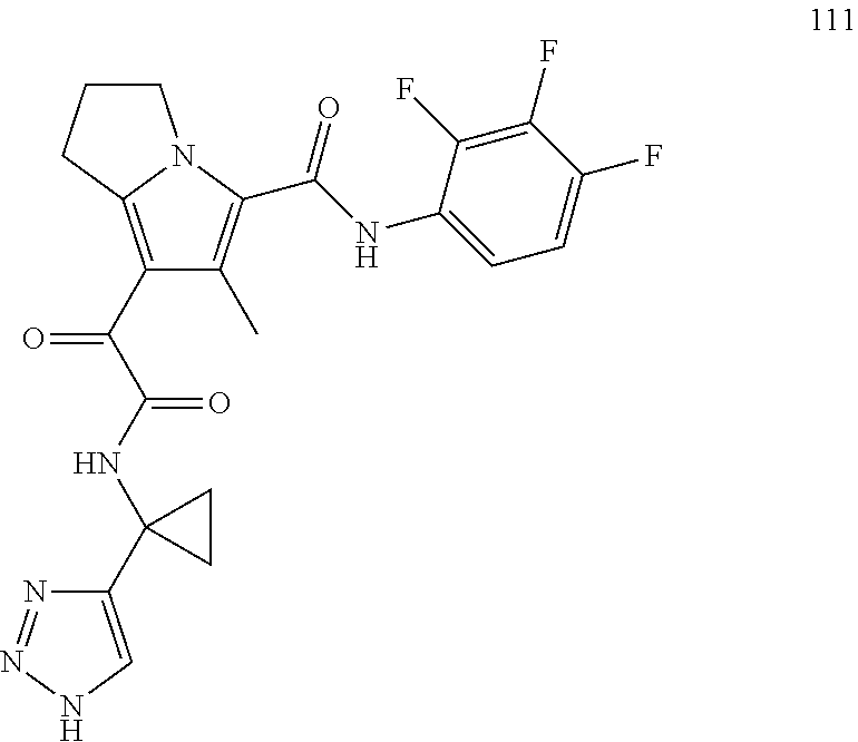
C1(C(C(NC2(C3=CNN=N3)CC2)=O)=O)=C2N(C(C(NC3=CC=C(F)C(F)=C3F)=O)=C1C)CCC2
